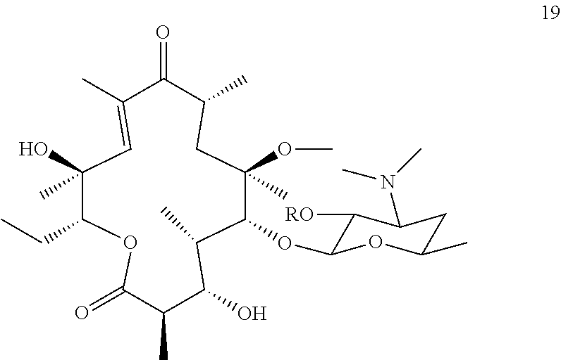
C1(C)=CC(O)(C)C(CC)OC(=O)C(C)C(O)C(C)C(OC2C([RO])C(N(C)C)CC(C)O2)C(OC)(C)CC(C)C1=O
